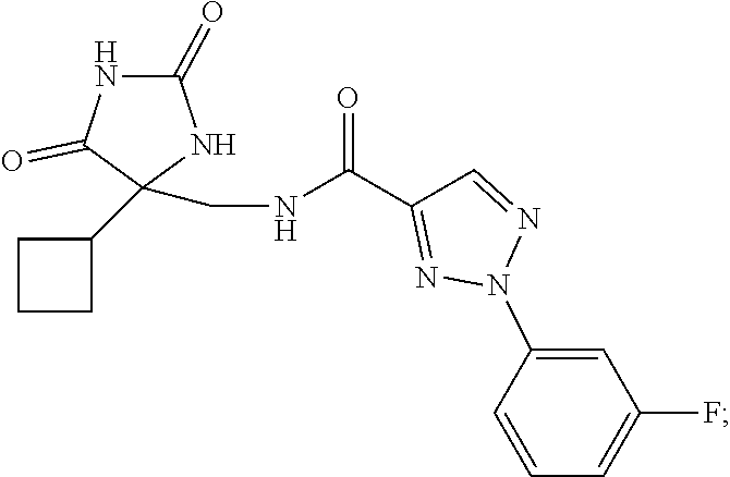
C1(C(NCC2(C3CCC3)NC(=O)NC2=O)=O)=NN(C2=CC(F)=CC=C2)N=C1
